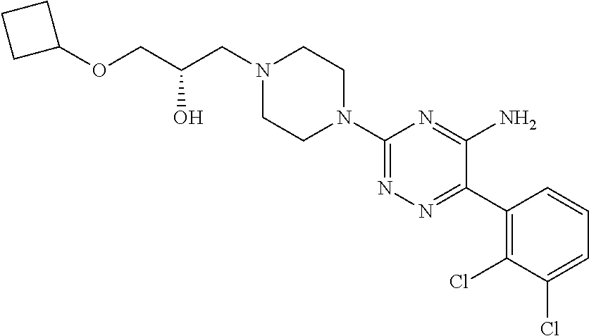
C1(N2CCN(CC(COC3CCC3)O)CC2)=NN=C(C2=C(Cl)C(Cl)=CC=C2)C(N)=N1
